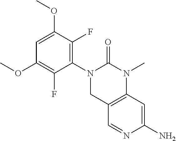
C1=C(OC)C(F)=C(N2CC3=C(N(C)C2=O)C=C(N)N=C3)C(F)=C1OC
